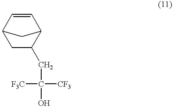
C1=CC2C(CC([CF3])([F3C])O)CC1C2
